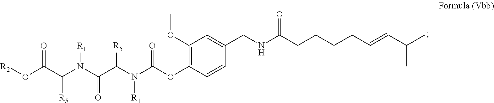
C1(OC)=C(OC(N(C(C(N(C(C(O[R2])=O)[R5])[R1])=O)[R5])[R1])=O)C=CC(CNC(CCCCC=CC(C)C)=O)=C1
